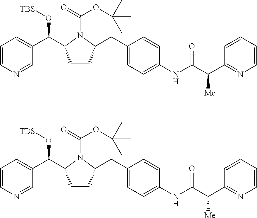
C1=CN=CC(C(O[TBS])C2CCC(CC3=CC=C(NC(=O)C(C4=NC=CC=C4)[Me])C=C3)N2C(=O)OC(C)(C)C)=C1.C1=CN=CC(C(O[TBS])C2CCC(CC3=CC=C(NC(=O)C(C4=NC=CC=C4)[Me])C=C3)N2C(=O)OC(C)(C)C)=C1
